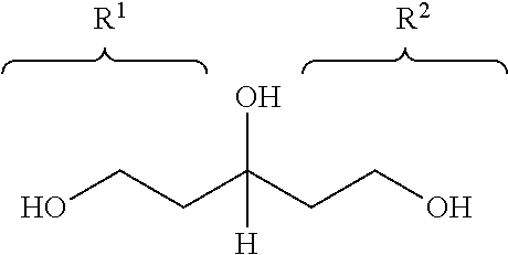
OCCC(CCO)(O)[H].[R1].[R2]
